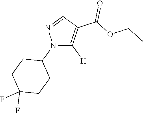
N1(C2CCC(F)(F)CC2)C([H])=C(C(OCC)=O)C=N1
